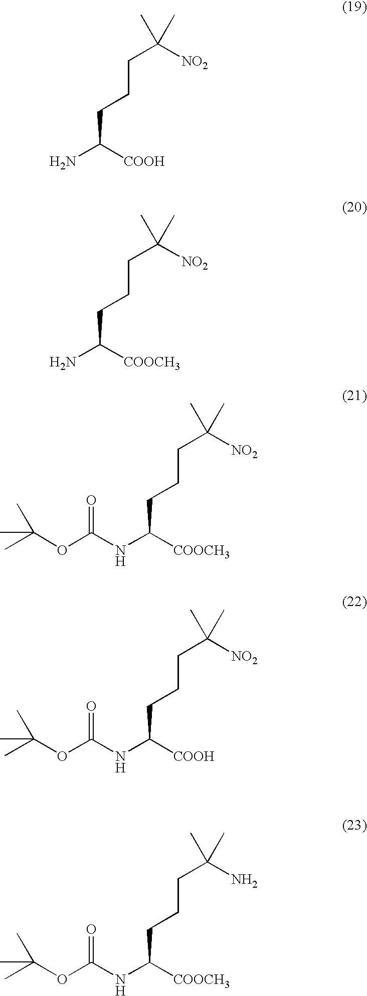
NC([COOH])CCCC([NO2])(C)C.NC([COOCH3])CCCC([NO2])(C)C.N(C([COOCH3])CCCC([NO2])(C)C)C(OC(C)(C)C)=O.N(C([COOH])CCCC([NO2])(C)C)C(OC(C)(C)C)=O.N(C([COOCH3])CCCC(N)(C)C)C(OC(C)(C)C)=O
